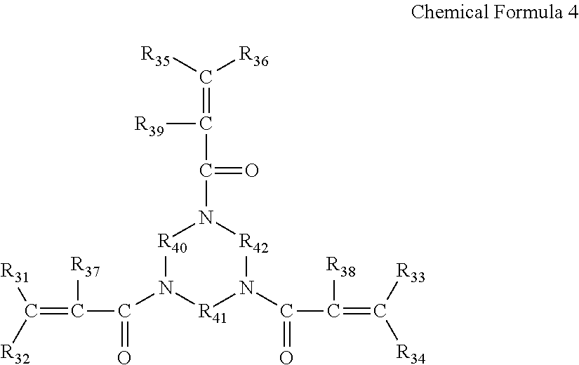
C(=C([R37])C(=O)N1[R40]N(C(=O)C([R39])=C([R36])[R35])[R42]N(C(C(=C([R33])[R34])[R38])=O)[R41]1)([R32])[R31]
